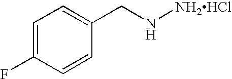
C1=C(F)C=CC(CN[NH2HCl])=C1
